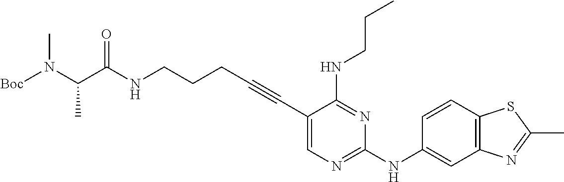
C(NCCCC#CC1=CN=C(NC2=CC3=C(C=C2)SC(C)=N3)N=C1NCCC)(=O)C(N([Boc])C)C
